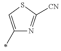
C1(C)=CSC([CN])=N1
